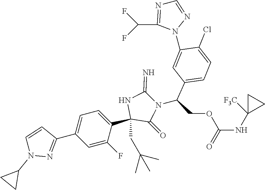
C1(C2=NN(C3CC3)C=C2)=CC=C(C2(CC(C)(C)C)C(=O)N(C(C3=CC=C(Cl)C(N4C(C(F)F)=NC=N4)=C3)COC(=O)NC3([F3C])CC3)C(=N)N2)C(F)=C1
